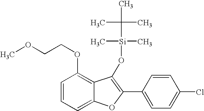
C1=CC=C2C(=C1OCCOC)C(O[Si](C)(C)C(C)(C)C)=C(C1=CC=C(Cl)C=C1)O2
